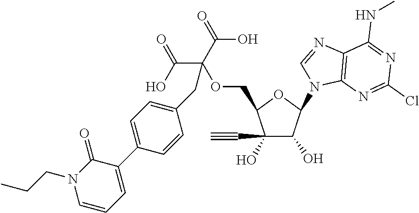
C1(C#C)(O)C(O)C(N2C3=C(N=C2)C(NC)=NC(Cl)=N3)OC1COC(C(O)=O)(C(O)=O)CC1=CC=C(C2=CC=CN(CCC)C2=O)C=C1
